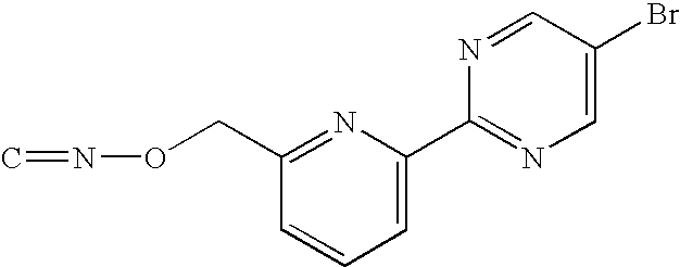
C1=C(C2=NC=C(Br)C=N2)N=C(CON=C)C=C1
